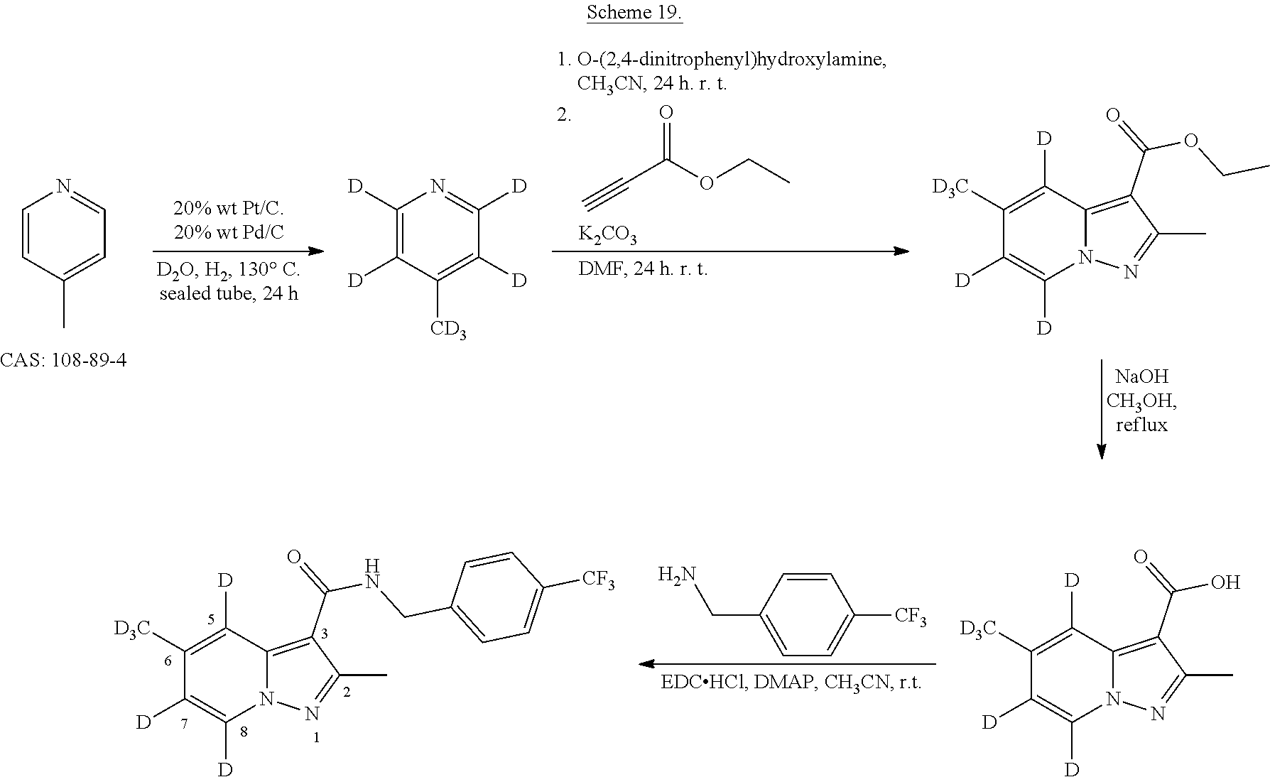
C1=CC(C)=CC=N1.C1([D])=C([D])C([CD3])=C([D])C([D])=N1.C#CC(OCC)=O.[K2CO3].C1([D3C])=C([D])C2=C(C(=O)OCC)C(C)=NN2C([D])=C1[D].C1([D3C])=C([D])C2=C(C(=O)O)C(C)=NN2C([D])=C1[D].C1=CC(CN)=CC=C1[CF3].C1([D3C])=C([D])C2=C(C(=O)NCC3=CC=C([CF3])C=C3)C(C)=NN2C([D])=C1[D]
